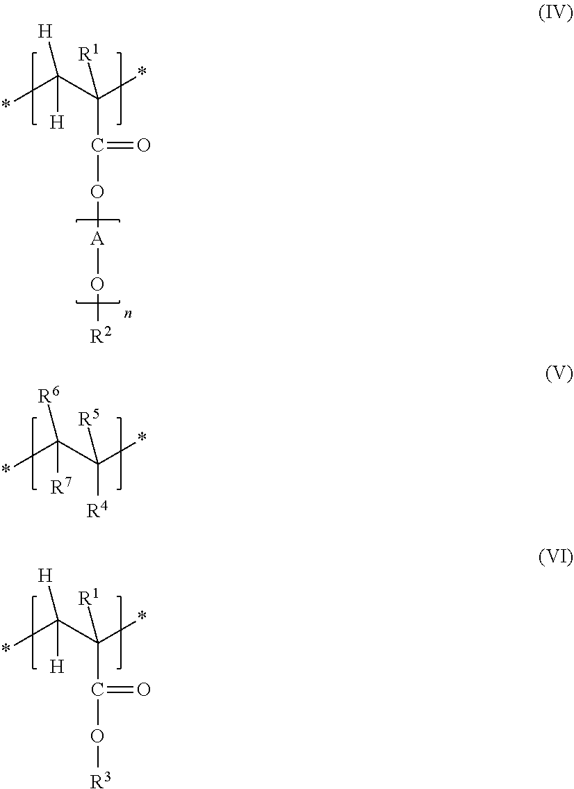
C(C(O[A]O[R2])=O)(C(*)([H])[H])(*)[R1].C([R4])(C(*)([R7])[R6])(*)[R5].C(C(O[R3])=O)(C(*)([H])[H])(*)[R1]
